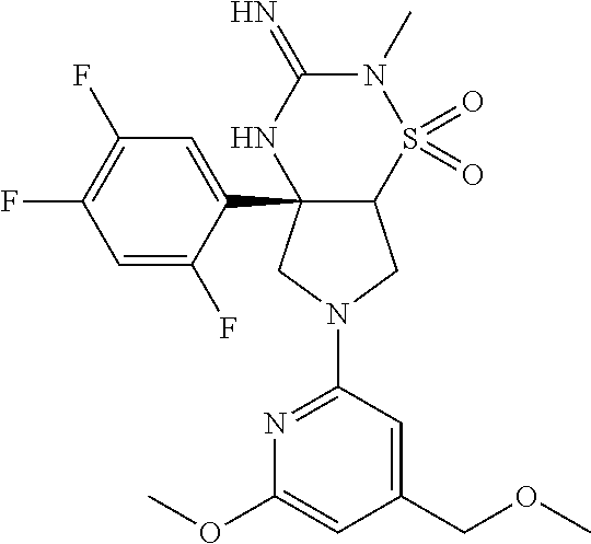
C12(C3=CC(F)=C(F)C=C3F)C(S(=O)(=O)N(C)C(=N)N1)CN(C1=NC(OC)=CC(COC)=C1)C2
